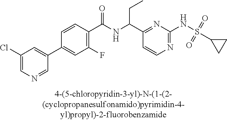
N1=C(NS(=O)(=O)C2CC2)N=C(C(NC(C2=C(F)C=C(C3=CC(Cl)=CN=C3)C=C2)=O)CC)C=C1
